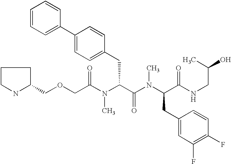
C(C(N(C(C(N(C(CC1=CC(F)=C(F)C=C1)C(NCC(O)C)=O)C)=O)CC1=CC=C(C2=CC=CC=C2)C=C1)C)=O)OCC1CCCN1
